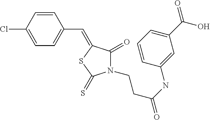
ClC1=CC=C(C=C2C(=O)N(CCC(=O)NC3=CC(C(=O)O)=CC=C3)C(=S)S2)C=C1
